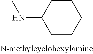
C1CCCCC1NC
